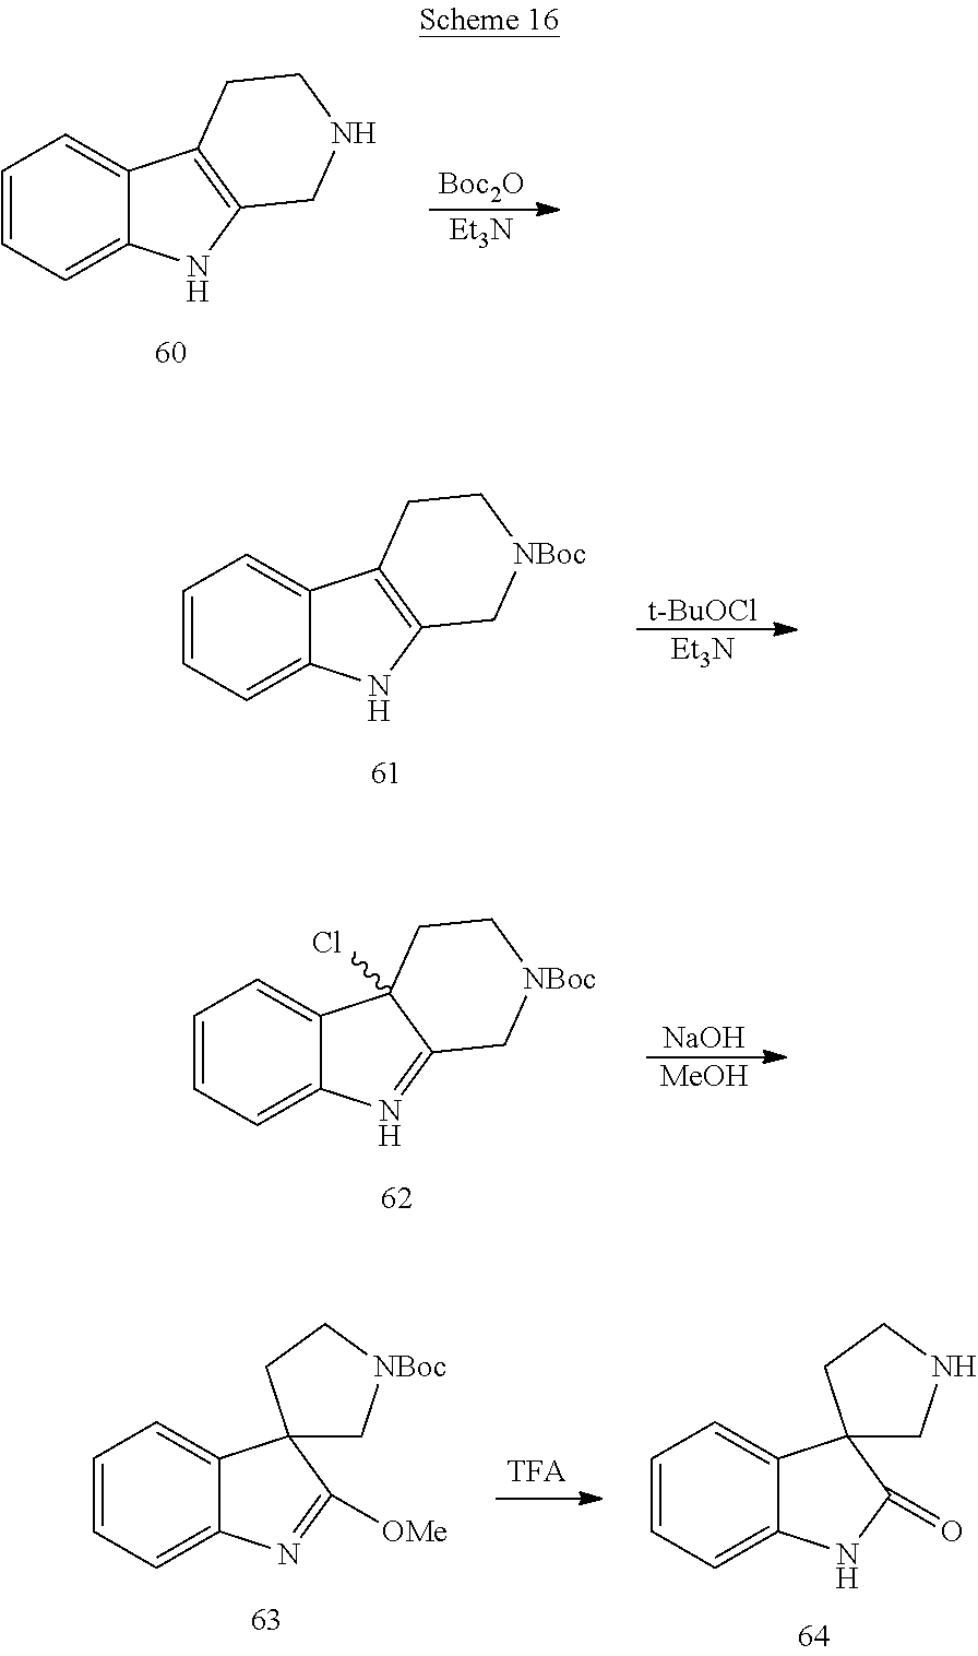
C1=CC=C2C(=C1)C1=C(N2)CNCC1.[Boc2O].[Et3N].C1=CC=C2C(=C1)C1=C(N2)C[NBoc]CC1.[t-BuOCl].[Et3N].C1=CC=C2C(=C1)C1(Cl)C(=N2)C[NBoc]CC1.[NaOH].[MeOH].C1=CC=C2C(=C1)C1(C([OMe])=N2)C[NBoc]CC1.C1=CC=C2C(=C1)C1(C(=O)N2)CNCC1
